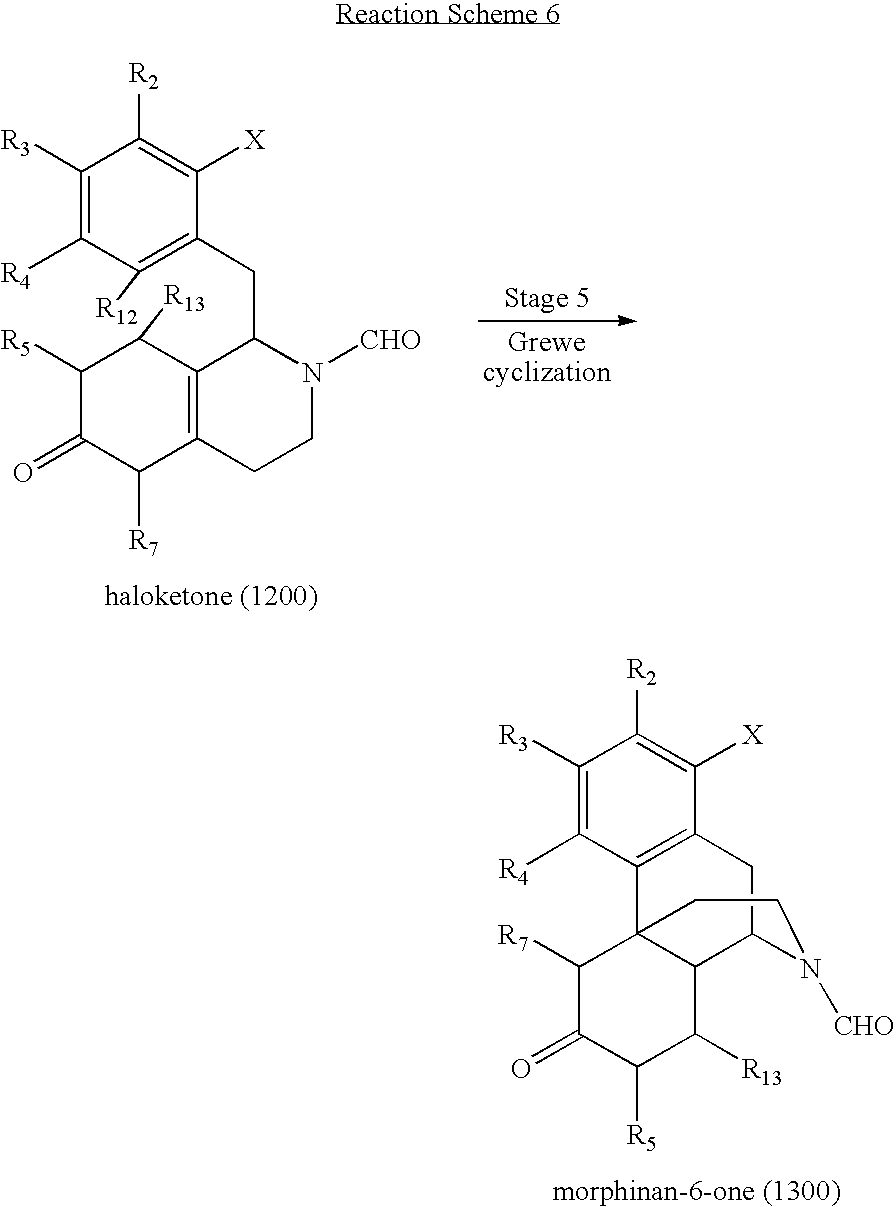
C1([R3])=C([R4])C2=C(C([X])=C1[R2])CC1C3C2(C([R7])C(=O)C([R5])C3[R13])CCN1[CHO].C1([R3])=C([R4])C([R12])=C(CC2C3=C(C([R7])C(=O)C([R5])C3[R13])CCN2[CHO])C([X])=C1[R2]
